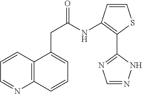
C12=C(C=CC=N1)C(CC(=O)NC1=C(C3=NC=NN3)SC=C1)=CC=C2
